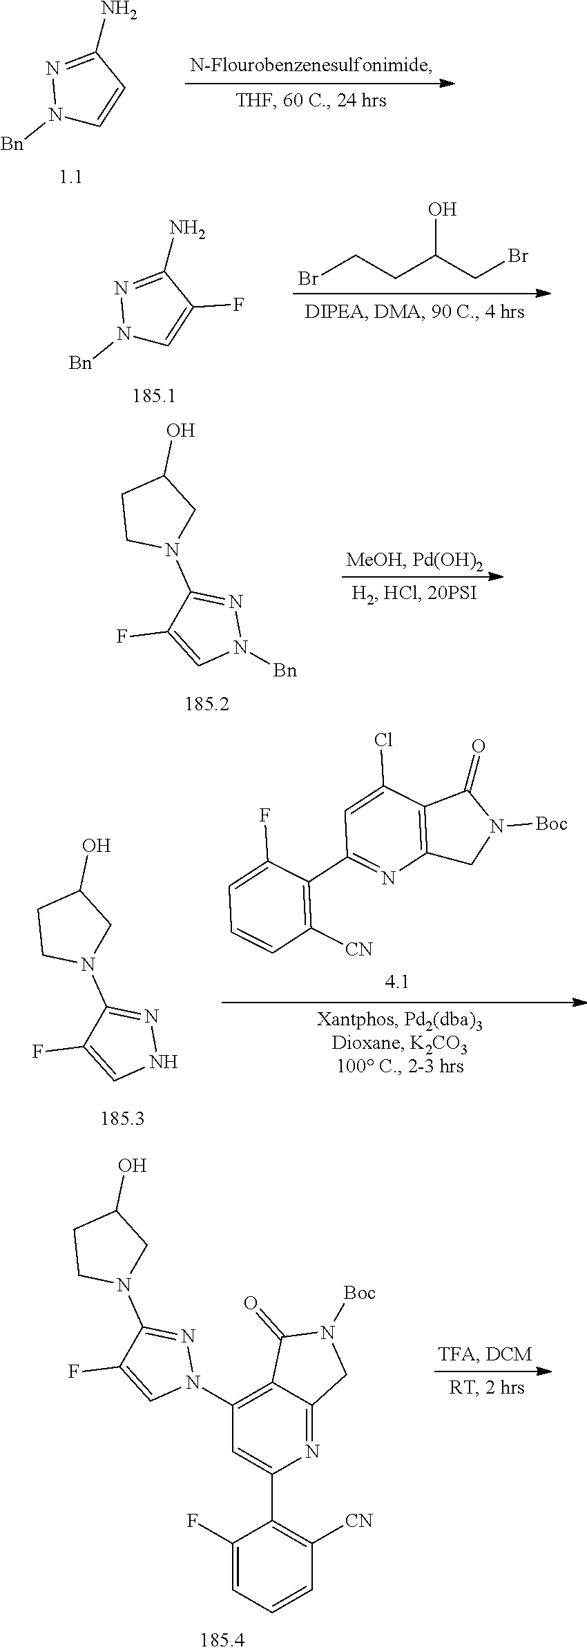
N1([Bn])N=C(N)C=C1.C(C(CBr)O)CBr.N1=C(N)C(F)=CN1[Bn].C1(N2CCC(O)C2)=NN([Bn])C=C1F.C1(N2CCC(O)C2)=NNC=C1F.C1=C(Cl)C2=C(CN([Boc])C2=O)N=C1C1=C([CN])C=CC=C1F.N1=C(N2CCC(O)C2)C(F)=CN1C1=C2C(=NC(C3=C([CN])C=CC=C3F)=C1)CN([Boc])C2=O
